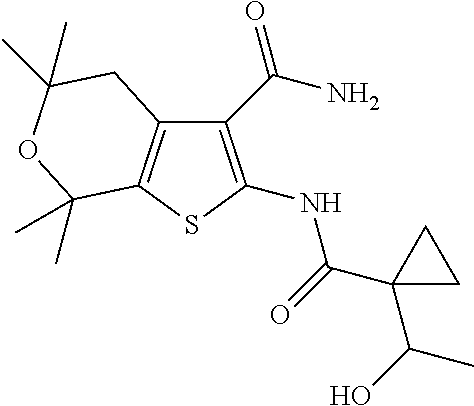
C12=C(SC(NC(=O)C3(C(O)C)CC3)=C1C(N)=O)C(C)(C)OC(C)(C)C2
